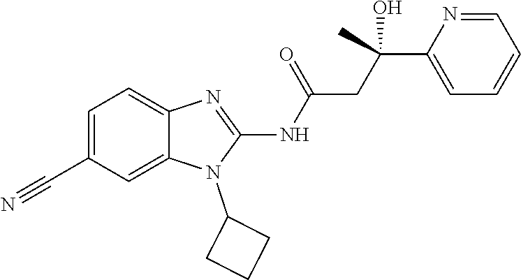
C1=C(C#N)C=C2C(=C1)N=C(NC(=O)CC(C1=CC=CC=N1)(O)C)N2C1CCC1
